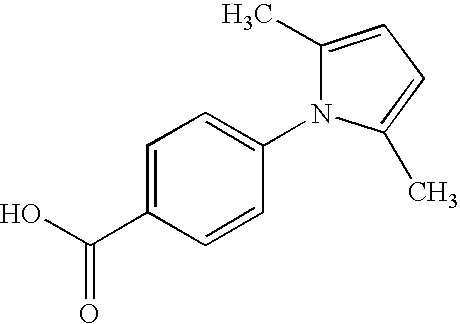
C1=C(C(=O)O)C=CC(N2C(C)=CC=C2C)=C1
